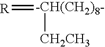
[R]=[-CH(CH2)8-][CH2CH3]
